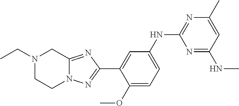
C1=C(NC2=NC(C)=CC(NC)=N2)C=C(C2=NN3C(=N2)CN(CC)CC3)C(OC)=C1
